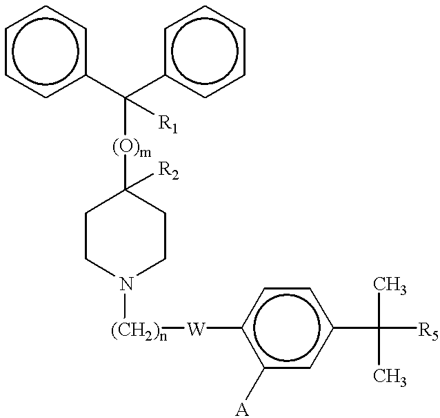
c1ccc(C(c2ccccc2)([(O)m]C2([R2])CCN([(CH2)n][W]c3c([A])cc(C(C)(C)[R5])cc3)CC2)[R1])cc1
